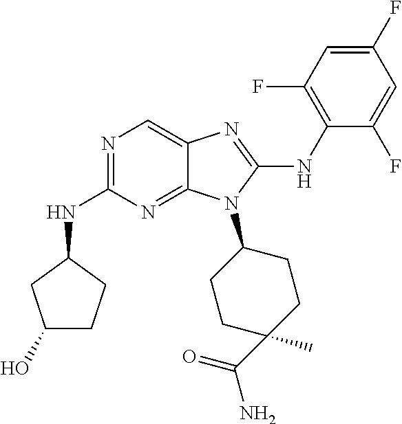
N1=C(NC2CC(O)CC2)N=C2C(=C1)N=C(NC1=C(F)C=C(F)C=C1F)N2C1CCC(C)(C(=O)N)CC1
